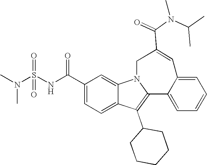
C1(C(NS(N(C)C)(=O)=O)=O)=CC=C2C(=C1)N1C(=C2C2CCCCC2)C2=CC=CC=C2C=C(C(=O)N(C(C)C)C)C1
